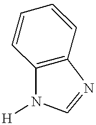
C12=C(C=CC=C1)N=CN2[H]
